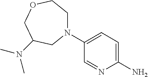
N1(C2=CC=C(N)N=C2)CCOCC(N(C)C)C1
